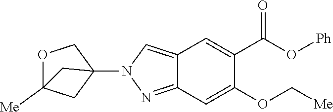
C12(N3N=C4C(=C3)C=C(C(O[Ph])=O)C(OC[Me])=C4)COC([Me])(C1)C2
